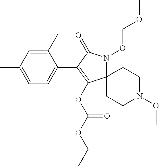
C12(N(OCOC)C(=O)C(C3=CC=C(C)C=C3C)=C1OC(OCC)=O)CCN(OC)CC2
